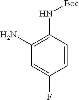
C1(N)=C(N[Boc])C=CC(F)=C1
